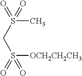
C(S(=O)(=O)C)S(=O)([OCH2CH2CH3])=O
